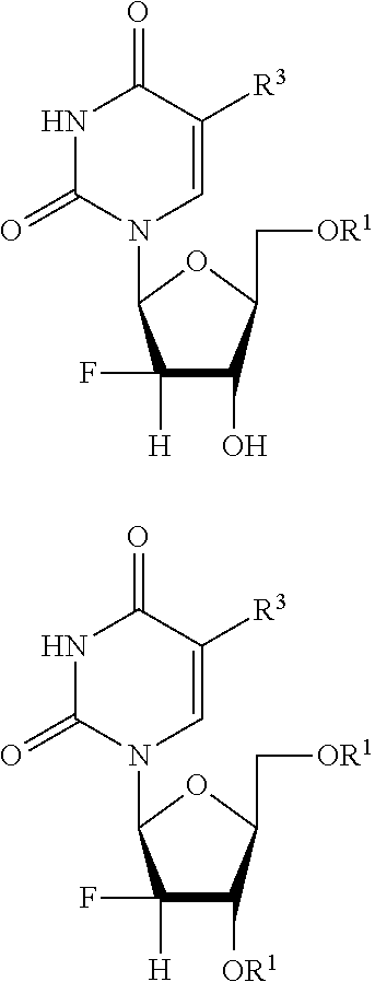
N1C(=O)N(C2C([H])(F)C(O)C(C[OR1])O2)C=C([R3])C1=O.N1C(=O)N(C2C([H])(F)C([OR1])C(C[OR1])O2)C=C([R3])C1=O
